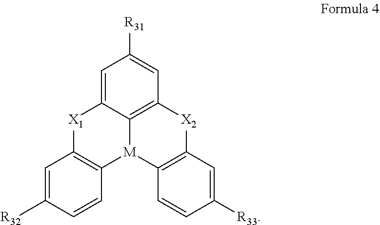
C1=C([R32])C=CC2=C1[X1]C1=CC([R31])=CC3=C1[M]2C1=C([X2]3)C=C([R33])C=C1
